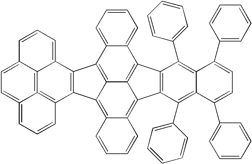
C12=CC=CC=C1C1=C3C(=C4C(=C5C3=C2C2=C5C(C3=CC=CC=C3)=C3C(=C2C2=CC=CC=C2)C(C2=CC=CC=C2)=CC=C3C2=CC=CC=C2)C=CC=C4)C2=C1C1=CC=CC3=CC=C4=CC=CC2=C4=C13
